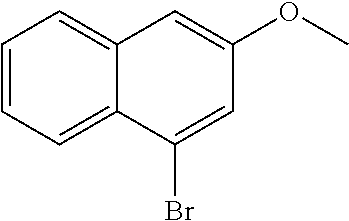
C1=CC=C2C(=C1)C=C(OC)C=C2Br
